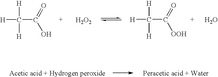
[H]C([H])([H])C(=O)O.[H2O2].[H]C([H])([H])C(=O)[OOH].O
